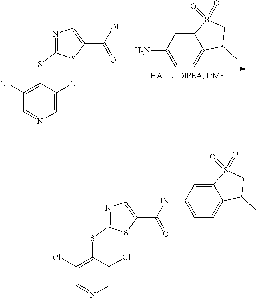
C12=CC(N)=CC=C1C(C)CS2(=O)=O.N1=C(SC2=C(Cl)C=NC=C2Cl)SC(C(O)=O)=C1.N1=C(SC2=C(Cl)C=NC=C2Cl)SC(C(NC2=CC=C3C(=C2)S(=O)(=O)CC3C)=O)=C1
